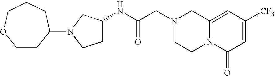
C1CC(N2CC(NC(CN3CCN4C(=CC([CF3])=CC4=O)C3)=O)CC2)CCCO1
